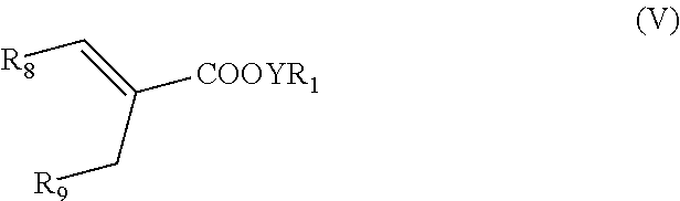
C(C[R9])(=C[R8])[COOYR1]
